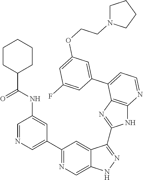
C1(C2=NC=C3C(=C2)C(C2=NC4=C(N2)N=CC=C4C2=CC(OCCN4CCCC4)=CC(F)=C2)=NN3)=CN=CC(NC(C2CCCCC2)=O)=C1
